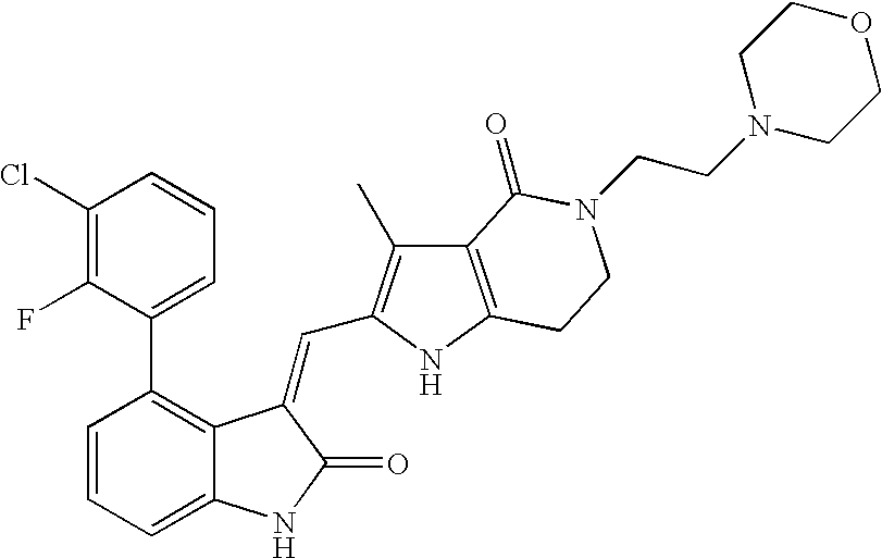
C1=CC(C2=CC=CC(Cl)=C2F)=C2C(=C1)NC(=O)C2=CC1=C(C)C2=C(N1)CCN(CCN1CCOCC1)C2=O
